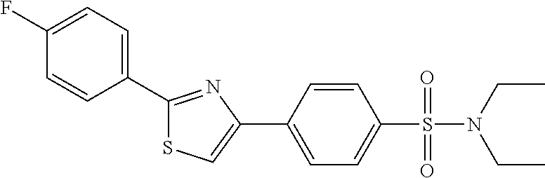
C1=CC(C2=CSC(C3=CC=C(F)C=C3)=N2)=CC=C1S(=O)(N(CC)CC)=O
